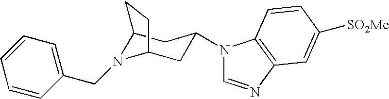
C12N(CC3=CC=CC=C3)C(CC(N3C=NC4=C3C=CC([SO2Me])=C4)C1)CC2
